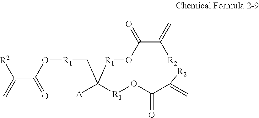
[R2]C(C(O[R1]CC([R1]OC(C([R2])=C)=O)([A])[R1]OC(C(=C)[R2])=O)=O)=C
